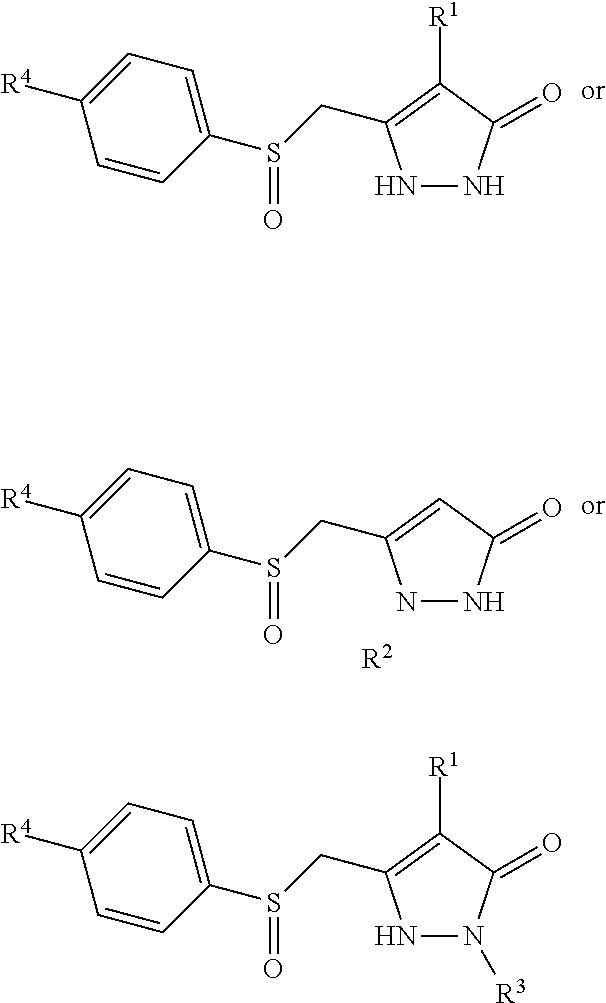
N1NC(=O)C([R1])=C1CS(=O)C1=CC=C([R4])C=C1.N1NC(=O)C=C1CS(=O)C1=CC=C([R4])C=C1.[R2].N1N([R3])C(=O)C([R1])=C1CS(=O)C1=CC=C([R4])C=C1
